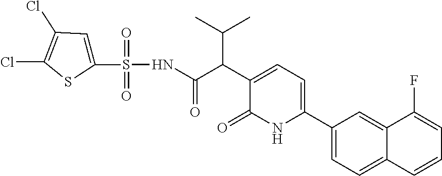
C1(C2=CC=C(C(C(=O)NS(C3=CC(Cl)=C(Cl)S3)(=O)=O)C(C)C)C(=O)N2)=CC=C2C(=C1)C(F)=CC=C2
